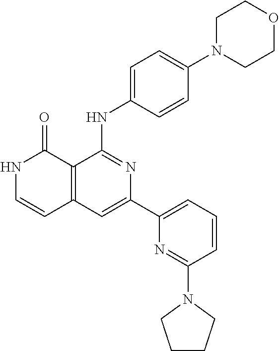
C12=C(C=C(C3=CC=CC(N4CCCC4)=N3)N=C1NC1=CC=C(N3CCOCC3)C=C1)C=CNC2=O
